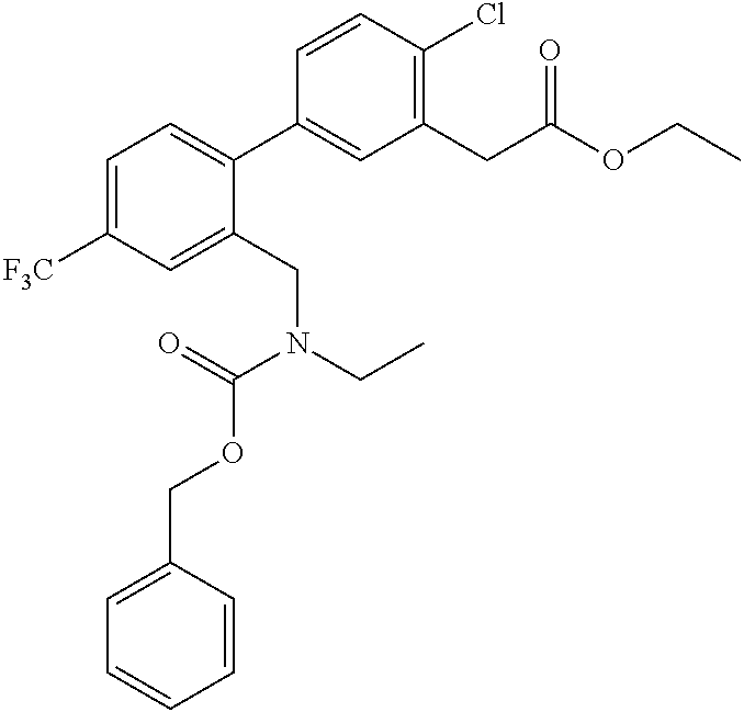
C1=CC(Cl)=C(CC(OCC)=O)C=C1C1=CC=C([F3C])C=C1CN(CC)C(=O)OCC1=CC=CC=C1
